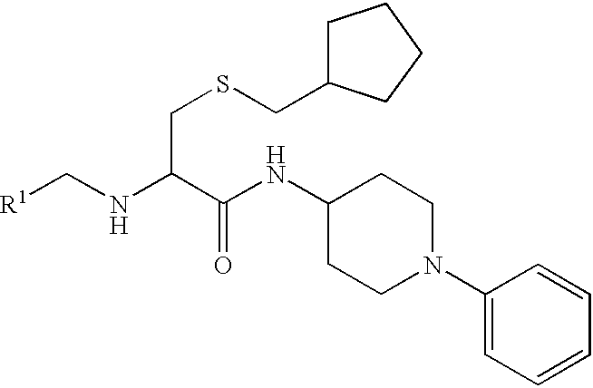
C(NC(CSCC1CCCC1)C(NC1CCN(C2=CC=CC=C2)CC1)=O)[R1]
